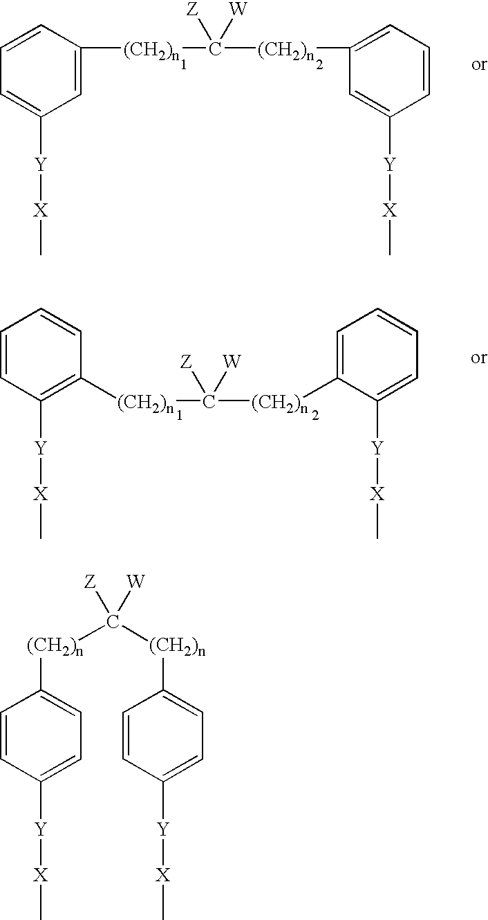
C1=CC=C([Y][X]C)C=C1[(CH2)n]C([(CH2)n]C1=CC=CC([Y][X]C)=C1)([W])[Z].C1=CC([(CH2)n]C([(CH2)n]C2=CC=CC=C2[Y][X]C)([W])[Z])=C([Y][X]C)C=C1.[(CH2)n](C1=CC=C([Y][X]C)C=C1)C([(CH2)n]C1=CC=C([Y][X]C)C=C1)([W])[Z]
